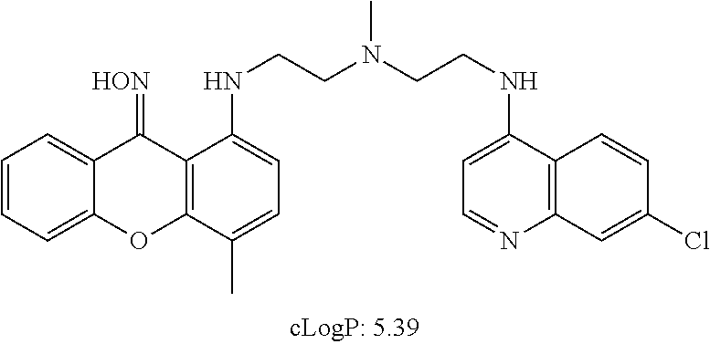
C1=CC=C2C(=C1)C(=[HON])C1=C(O2)C(C)=CC=C1NCCN(CCNC1=CC=NC2=C1C=CC(Cl)=C2)C
